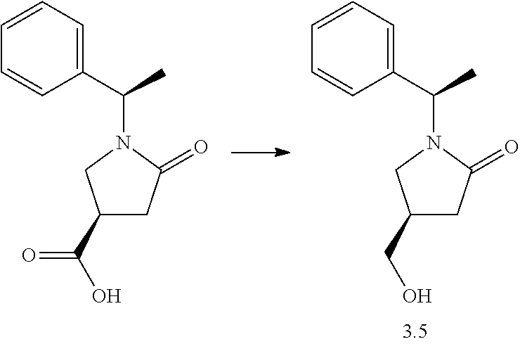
C1C(CO)CN(C(C)C2=CC=CC=C2)C1=O.C1C(C(O)=O)CN(C(C)C2=CC=CC=C2)C1=O
